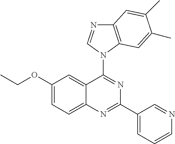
C1(OCC)=CC=C2C(=C1)C(N1C3=C(N=C1)C=C(C)C(C)=C3)=NC(C1=CC=CN=C1)=N2
